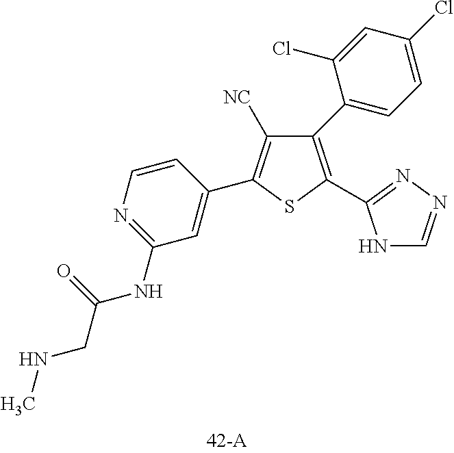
C1(C2=CC=C(Cl)C=C2Cl)=C(C2=NN=CN2)SC(C2=CC(NC(CNC)=O)=NC=C2)=C1[NC]
